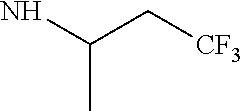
NC(C[CF3])C
